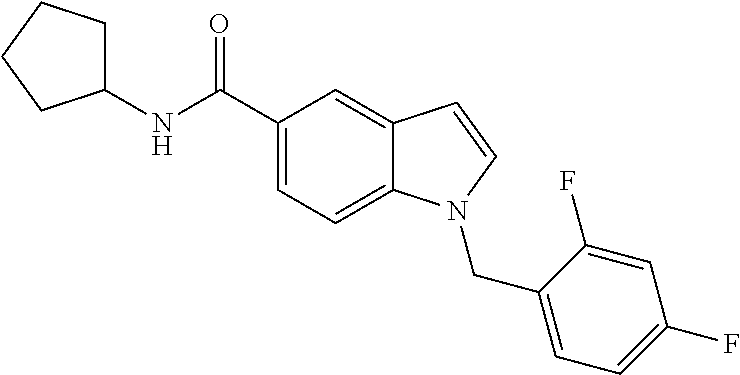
C1(NC(C2=CC=C3C(=C2)C=CN3CC2=CC=C(F)C=C2F)=O)CCCC1
